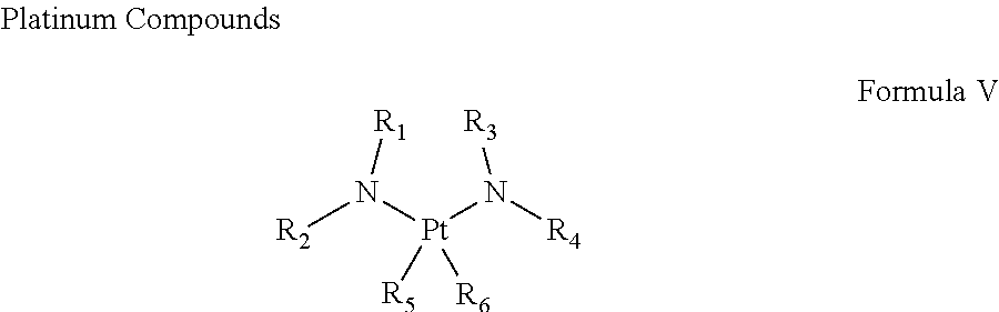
N([Pt](N([R4])[R3])([R5])[R6])([R2])[R1]
